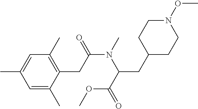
C1=C(C)C=C(C)C(CC(N(C(CC2CCN(OC)CC2)C(=O)OC)C)=O)=C1C
